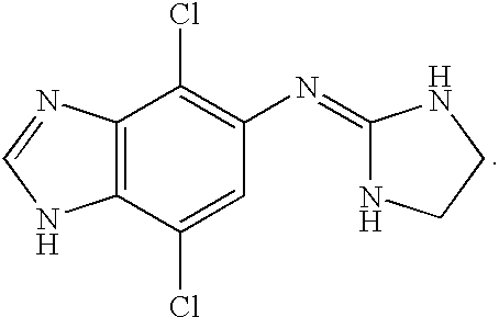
C12=C(N=CN1)C(Cl)=C(N=C1NCCN1)C=C2Cl
